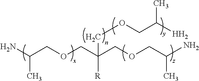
NC(COCC(COCC(N)C)([R])COCC([HH2])C)C
